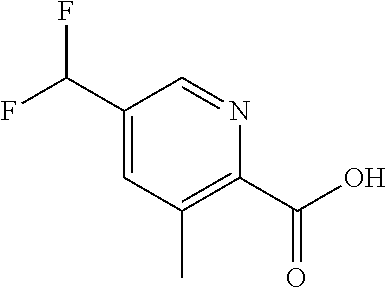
C1(C(F)F)=CC(C)=C(C(=O)O)N=C1
